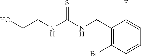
C1(CNC(NCCO)=S)=C(Br)C=CC=C1F
